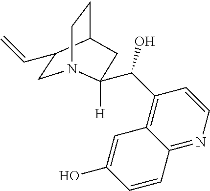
C1C(C=C)C2CCN1C([H])(C(C1=C3C(=NC=C1)C=CC(O)=C3)O)C2
